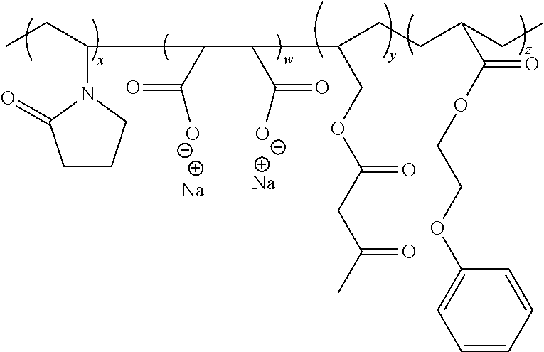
[Na].[Na].C1CCN(C(CC)C(C(C(COC(CC(C)=O)=O)CCC(CC)C(OCCOC2=CC=CC=C2)=O)C([O-])=O)C([O-])=O)C1=O
